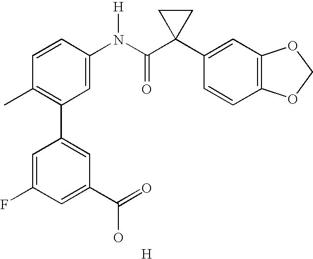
C1=CC(N(C(C2(C3=CC4=C(C=C3)OCO4)CC2)=O)[H])=CC(C2=CC(C(=O)O)=CC(F)=C2)=C1C.[H]
